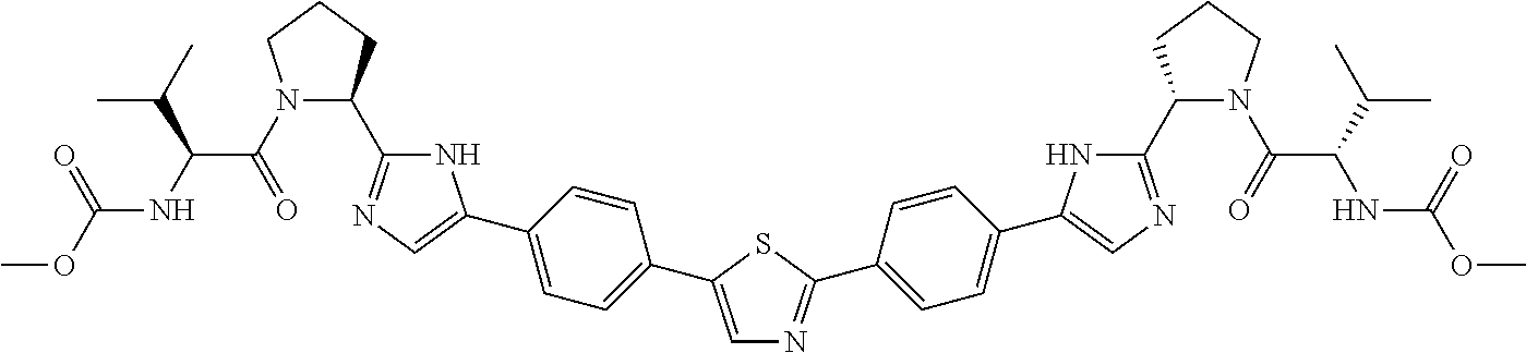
C1=C(C2=CC=C(C3=CN=C(C4N(C(C(C(C)C)NC(=O)OC)=O)CCC4)N3)C=C2)SC(C2=CC=C(C3=CN=C(C4N(C(C(NC(=O)OC)C(C)C)=O)CCC4)N3)C=C2)=N1
